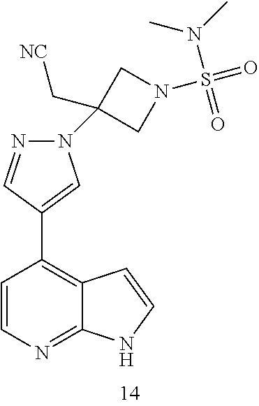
C1=CN=C2C(=C1C1=CN(C3(C[NC])CN(S(=O)(N(C)C)=O)C3)N=C1)C=CN2
